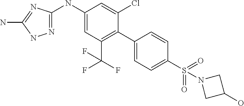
C1(NC2=NNC(N)=N2)=CC(C(F)(F)F)=C(C2=CC=C(S(=O)(=O)N3CC(O)C3)C=C2)C(Cl)=C1
